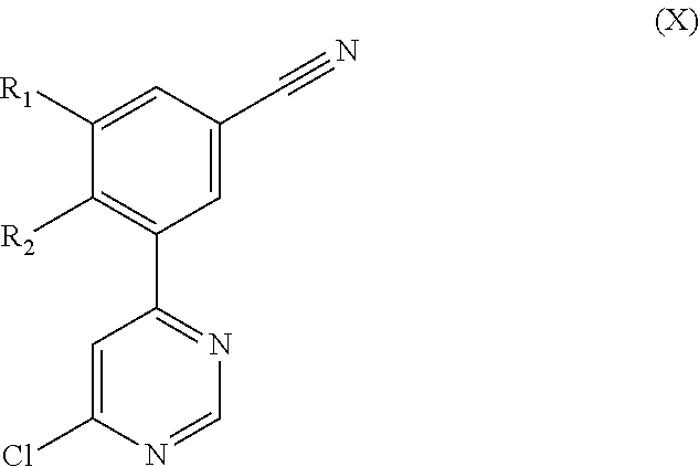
N1=C(C2=C([R2])C([R1])=CC(C#N)=C2)C=C(Cl)N=C1
